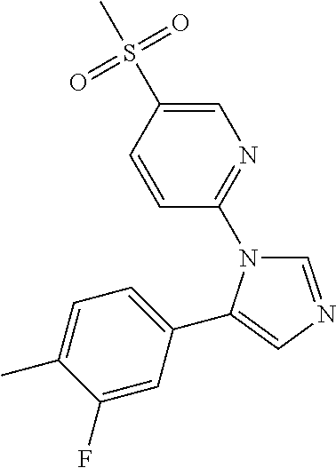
C1=CC(S(C)(=O)=O)=CN=C1N1C=NC=C1C1=CC=C(C)C(F)=C1
